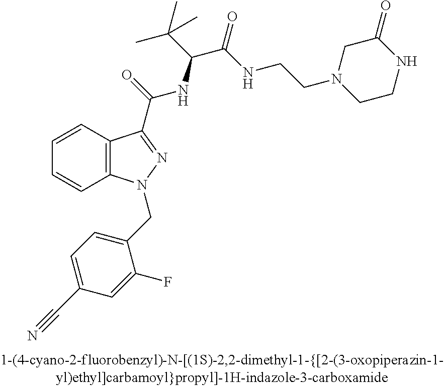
C1=CC2=C(C=C1)N(CC1=CC=C(C#N)C=C1F)N=C2C(=O)NC(C(C)(C)C)C(=O)NCCN1CCNC(=O)C1
